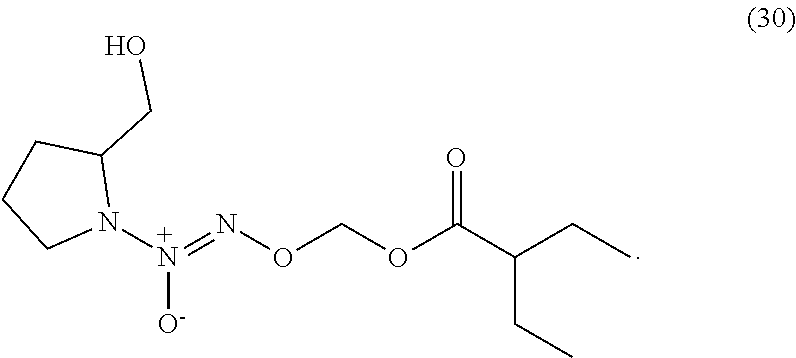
N1([+N]([O-])=NOCOC(C(CC)CC)=O)C(CO)CCC1
